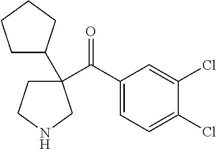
C1(C(C2=CC=C(Cl)C(Cl)=C2)=O)(C2CCCC2)CCNC1
